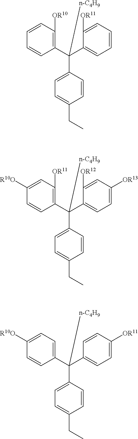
C1(C(C2=C([OR10])C=CC=C2)(C2=CC=C(CC)C=C2)[n-C4H9])=CC=CC=C1[OR11].C1(C(C2=C([OR11])C=C([R10O])C=C2)(C2=CC=C(CC)C=C2)[n-C4H9])=CC=C([OR13])C=C1[OR12].C1(C(C2=CC=C([R10O])C=C2)(C2=CC=C(CC)C=C2)[n-C4H9])=CC=C([OR11])C=C1
